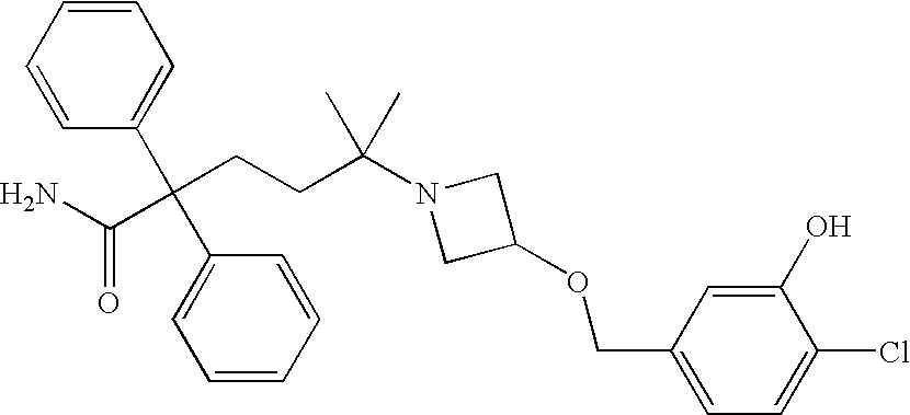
C(CCC(N1CC(OCC2=CC=C(Cl)C(O)=C2)C1)(C)C)(C(N)=O)(C1=CC=CC=C1)C1=CC=CC=C1
